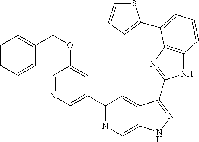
C1(C2=NC=C3C(=C2)C(C2=NC4=C(N2)C=CC=C4C2=CC=CS2)=NN3)=CN=CC(OCC2=CC=CC=C2)=C1
